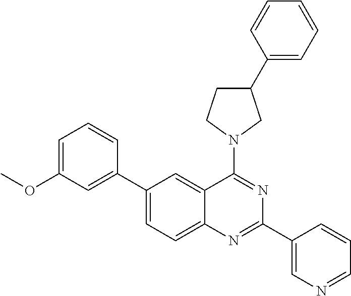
C1(C2=CC(OC)=CC=C2)=CC=C2C(=C1)C(N1CCC(C3=CC=CC=C3)C1)=NC(C1=CN=CC=C1)=N2
